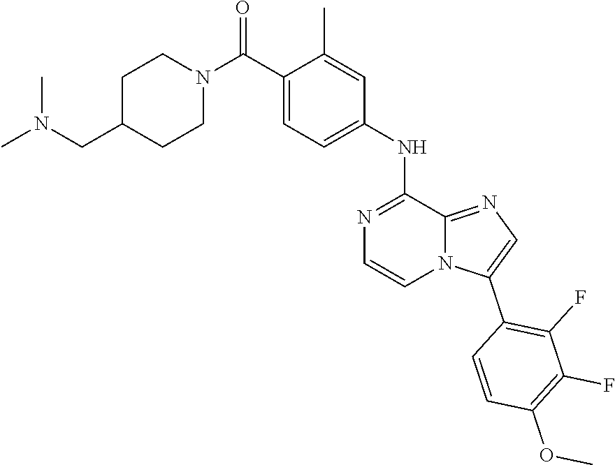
C1=C(NC2=NC=CN3C2=NC=C3C2=C(F)C(F)=C(OC)C=C2)C=C(C)C(C(N2CCC(CN(C)C)CC2)=O)=C1
